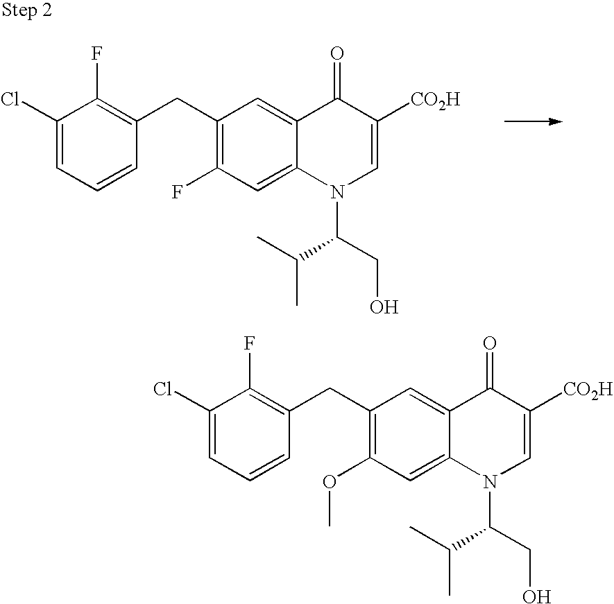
C1(CC2=C(F)C(Cl)=CC=C2)=C(F)C=C2C(=C1)C(=O)C([CO2H])=CN2C(C(C)C)CO.C1(CC2=C(F)C(Cl)=CC=C2)=C(OC)C=C2C(=C1)C(=O)C([CO2H])=CN2C(C(C)C)CO
